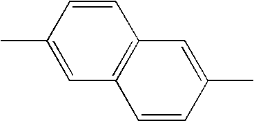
C1=CC(C)=CC2=C1C=C(C)C=C2
